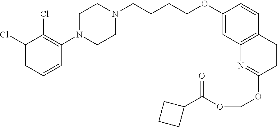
C1(Cl)=CC=CC(N2CCN(CCCCOC3=CC4=C(C=C3)CCC(OCOC(=O)C3CCC3)=N4)CC2)=C1Cl
